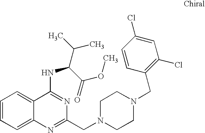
C1=CC=C2C(=C1)C(NC(C(OC)=O)C(C)C)=NC(CN1CCN(CC3=C(Cl)C=C(Cl)C=C3)CC1)=N2
